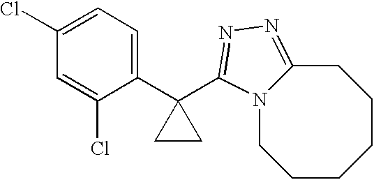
C1=C(Cl)C=C(Cl)C(C2(C3=NN=C4N3CCCCCC4)CC2)=C1
